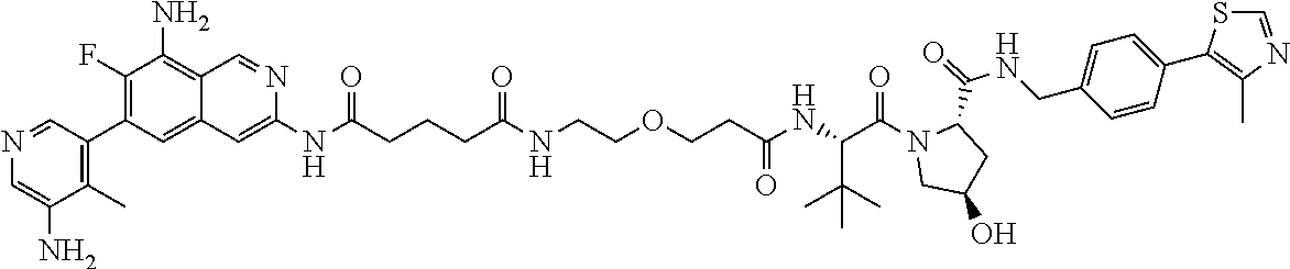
N(C(CCCC(NCCOCCC(NC(C(N1CC(O)CC1C(=O)NCC1=CC=C(C2=C(C)N=CS2)C=C1)=O)C(C)(C)C)=O)=O)=O)C1=CC2=CC(C3=C(C)C(N)=CN=C3)=C(F)C(N)=C2C=N1
